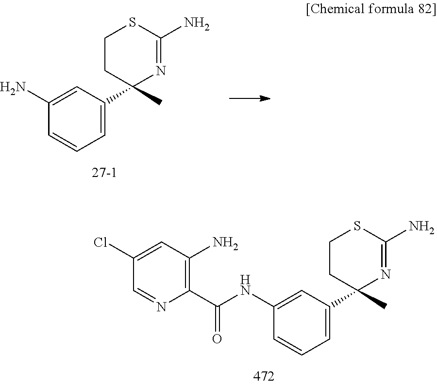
C1=CC=C(C2(C)N=C(N)SCC2)C=C1N.C1=CC=C(C2(C)N=C(N)SCC2)C=C1NC(C1=C(N)C=C(Cl)C=N1)=O
